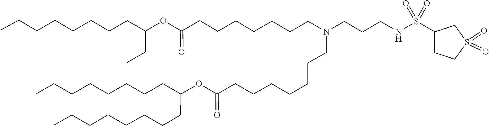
O(C(=O)CCCCCCCN(CCCCCCCC(OC(CCCCCCCC)CCCCCCCC)=O)CCCNS(=O)(=O)C1CCS(=O)(=O)C1)C(CC)CCCCCCCC
